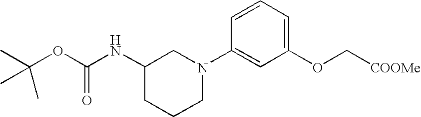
C1(NC(OC(C)(C)C)=O)CCCN(C2=CC(OC[COOMe])=CC=C2)C1
